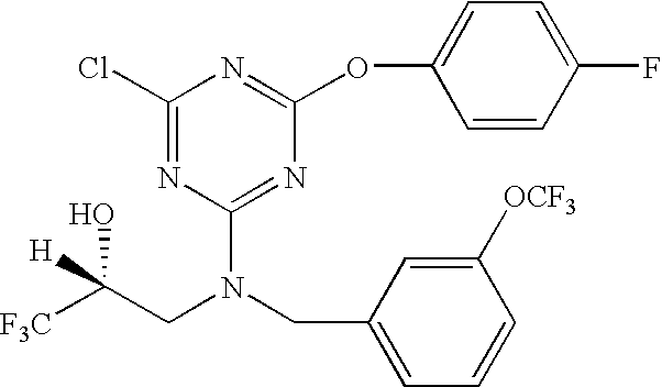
C1=CC(F)=CC=C1OC1=NC(Cl)=NC(N(CC2=CC=CC([OCF3])=C2)CC([F3C])(O)[H])=N1
